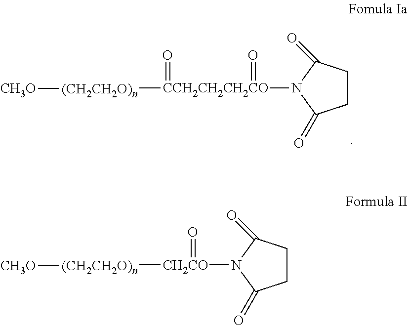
C1CC(=O)N([CCH2CH2CH2CO](=O)(=O)[(CH2CH2O)n][CH3O])C1=O.C1CC(=O)N([CH2CO](=O)[(CH2CH2O)n][CH3O])C1=O
